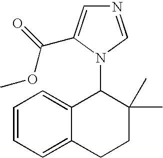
C1=CC=C2C(=C1)C(N1C=NC=C1C(=O)OC)C(C)(C)CC2
